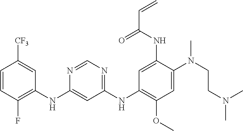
C1(NC2=C(F)C=CC([CF3])=C2)=CC(NC2=C(OC)C=C(N(CCN(C)C)C)C(NC(C=C)=O)=C2)=NC=N1
